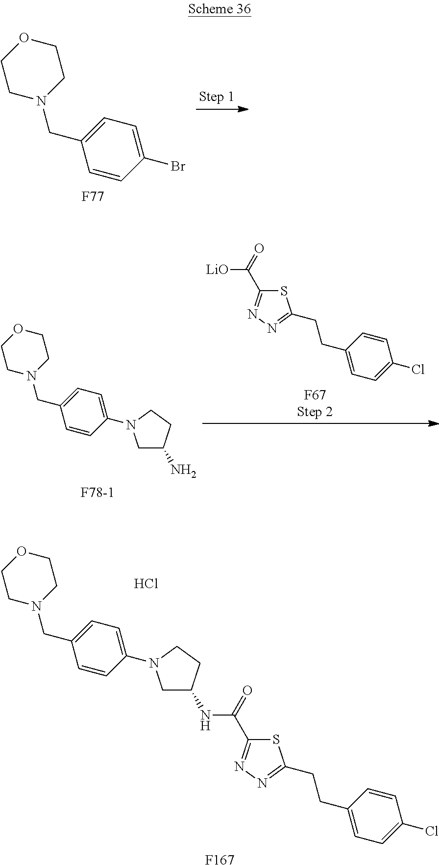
C1OCCN(CC2=CC=C(Br)C=C2)C1.[F77].C1OCCN(CC2=CC=C(N3CC(N)CC3)C=C2)C1.[F78-1].C1=CC(CCC2=NN=C(C([LiO])=O)S2)=CC=C1Cl.[F67Step 2].C1=CC(CCC2=NN=C(C(=O)NC3CN(C4=CC=C(CN5CCOCC5)C=C4)CC3)S2)=CC=C1Cl.[F167].Cl
